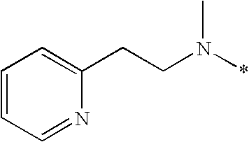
C(N(*)C)CC1=CC=CC=N1
